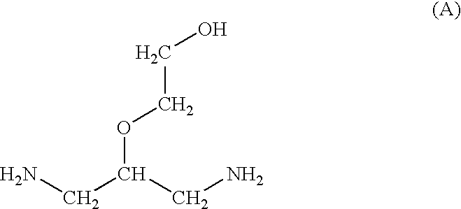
NCC(CN)OCCO
